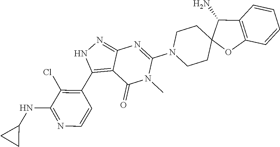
N1=C(NC2CC2)C(Cl)=C(C2=C3C(=NN2)N=C(N2CCC4(CC2)OC2=C(C4N)C=CC=C2)N(C)C3=O)C=C1
